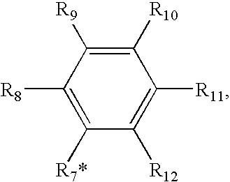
C1([R10])=C([R9])C([R8])=C([R7*])C([R12])=C1[R11]
